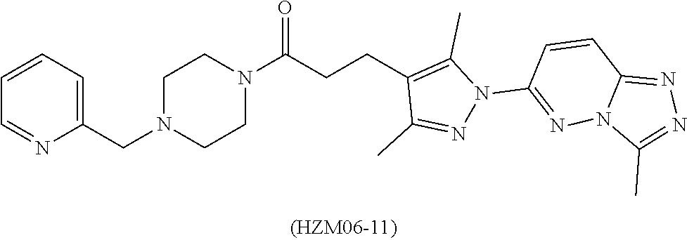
C(N1CCN(C(CCC2=C(C)N(C3=NN4C(=NN=C4C)C=C3)N=C2C)=O)CC1)C1=CC=CC=N1
